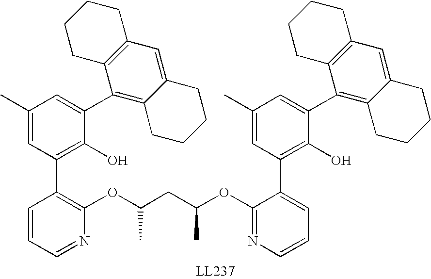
C1(C2=C3C(=CC4=C2CCCC4)CCCC3)=CC(C)=CC(C2=C(OC(CC(C)OC3=NC=CC=C3C3=C(O)C(C4=C5C(=CC6=C4CCCC6)CCCC5)=CC(C)=C3)C)N=CC=C2)=C1O
